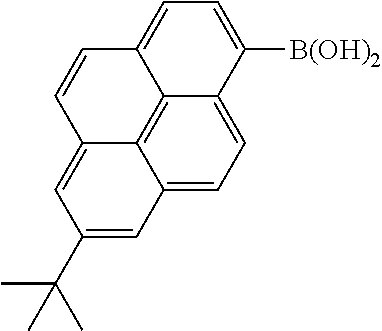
C12=CC=C3C4=C1C(=CC(C(C)(C)C)=C2)C=CC4=CC=C3[B(OH)2]
